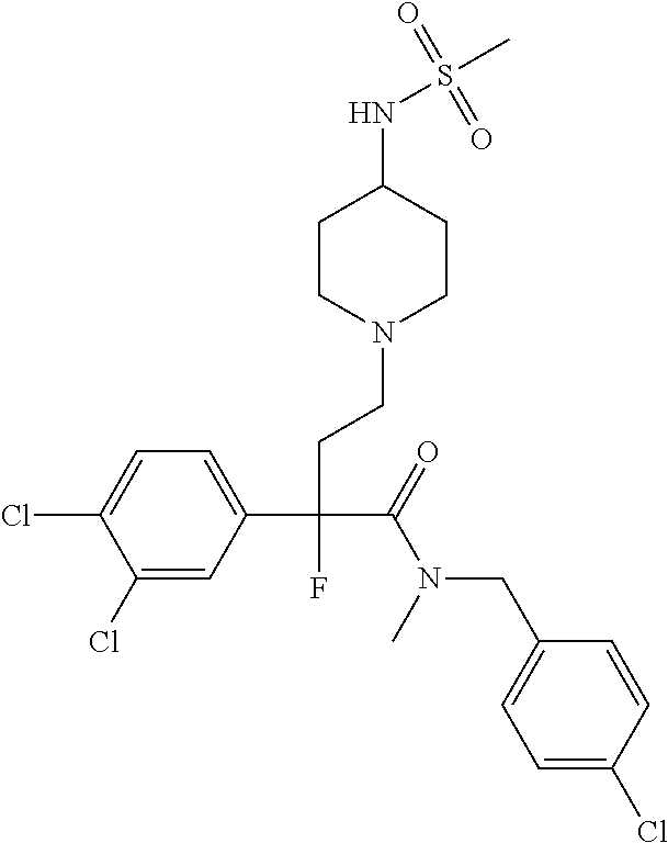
C1(Cl)=CC(C(CCN2CCC(NS(C)(=O)=O)CC2)(C(=O)N(CC2=CC=C(Cl)C=C2)C)F)=CC=C1Cl
